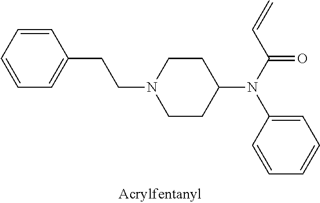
C1=CC(CCN2CCC(N(C3=CC=CC=C3)C(=O)C=C)CC2)=CC=C1
